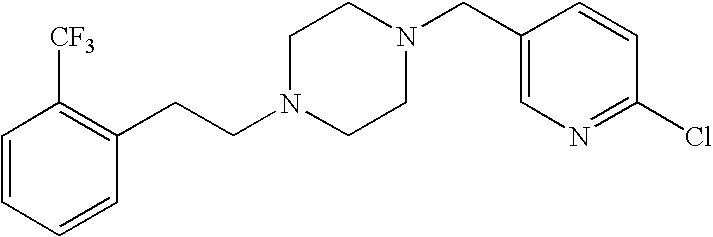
C(N1CCN(CC2=CN=C(Cl)C=C2)CC1)CC1=C([CF3])C=CC=C1
